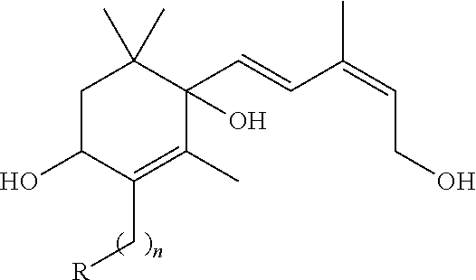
C1C(O)C(C[R])=C(C)C(C=CC(=CCO)C)(O)C1(C)C
